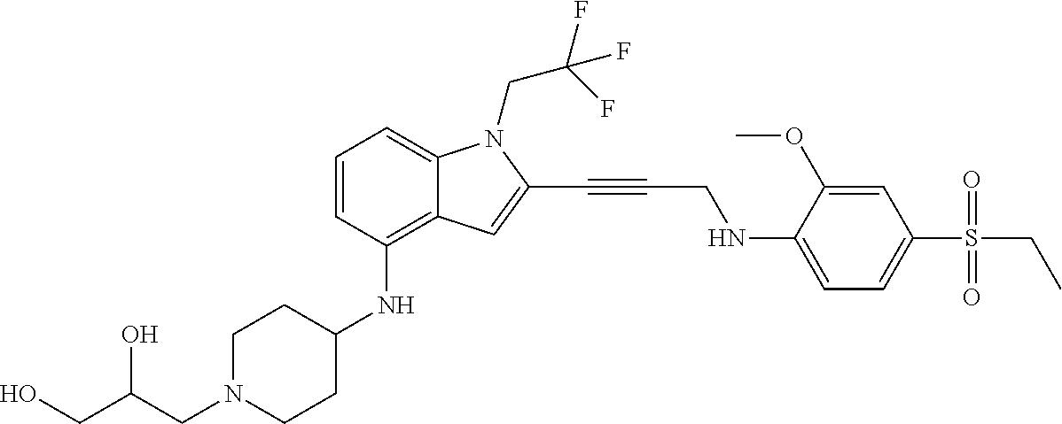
C(N1CCC(NC2=C3C(=CC=C2)N(CC(F)(F)F)C(C#CCNC2=CC=C(S(CC)(=O)=O)C=C2OC)=C3)CC1)C(CO)O
